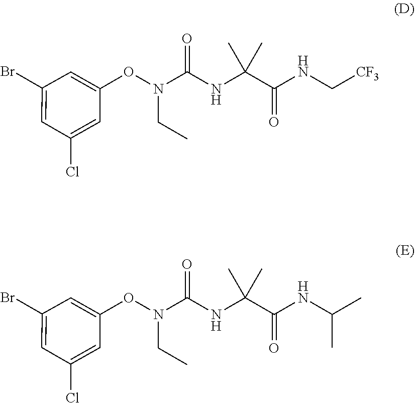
N(CC)(OC1=CC(Br)=CC(Cl)=C1)C(NC(C(=O)NC[CF3])(C)C)=O.N(CC)(OC1=CC(Br)=CC(Cl)=C1)C(NC(C(=O)NC(C)C)(C)C)=O
